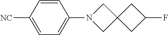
C1=C([NC])C=CC(N2CC3(C2)CC(F)C3)=C1
